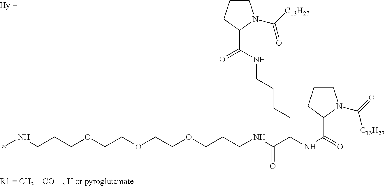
C1CCC(C(NCCCCC(NC(=O)C2N(C(=O)[C13H27])CCC2)C(NCCCOCCOCCOCCCNC)=O)=O)N1C([C13H27])=O
